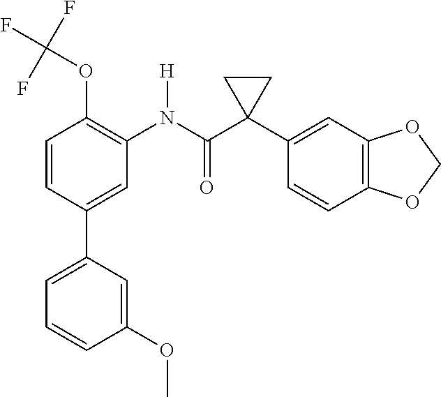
C1=C(C2=CC=CC(OC)=C2)C=CC(OC(F)(F)F)=C1N(C(C1(C2=CC3=C(C=C2)OCO3)CC1)=O)[H]
